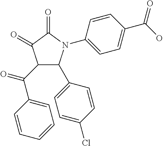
C1(=O)C(=O)C(C(C2=CC=CC=C2)=O)C(C2=CC=C(Cl)C=C2)N1C1=CC=C(C(=O)O)C=C1
